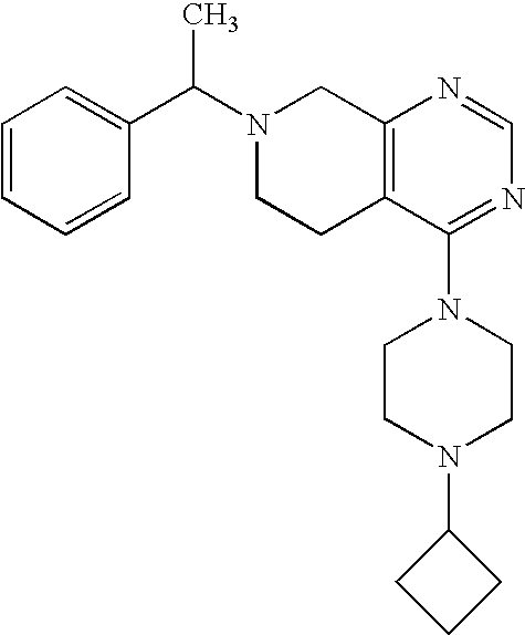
C1(C(N2CCC3=C(C2)N=CN=C3N2CCN(C3CCC3)CC2)C)=CC=CC=C1
